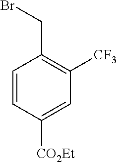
C1=CC([CO2Et])=CC([CF3])=C1CBr
